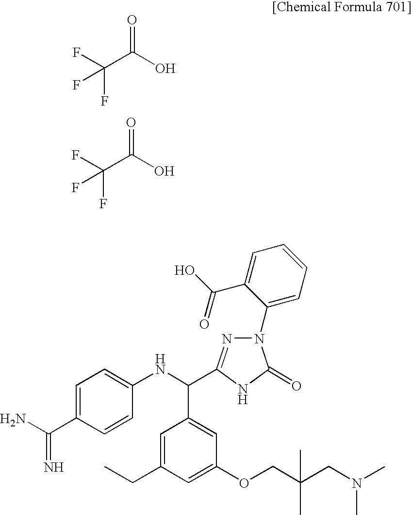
FC(C(O)=O)(F)F.FC(C(O)=O)(F)F.C1=C(C(=N)N)C=CC(NC(C2=CC(OCC(CN(C)C)(C)C)=CC(CC)=C2)C2=NN(C3=CC=CC=C3C(O)=O)C(=O)N2)=C1
